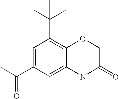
C1=C(C(C)=O)C=C2C(=C1C(C)(C)C)OCC(=O)N2
